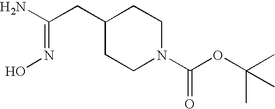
C1(CC(N)=NO)CCN(C(OC(C)(C)C)=O)CC1
